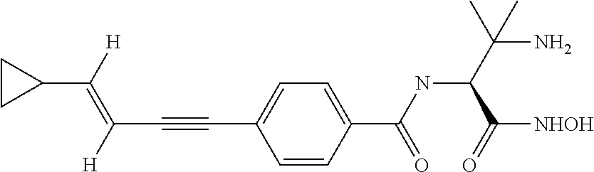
C1(C(=C(C#CC2=CC=C(C(NC(C(N)(C)C)C([NHOH])=O)=O)C=C2)[H])[H])CC1
